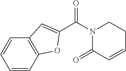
C(N1C(=O)C=CCC1)(=O)C1=CC2=C(C=CC=C2)O1
